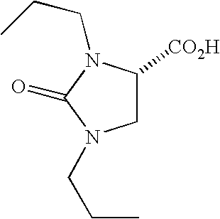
C1C([CO2H])N(CCC)C(=O)N1CCC
